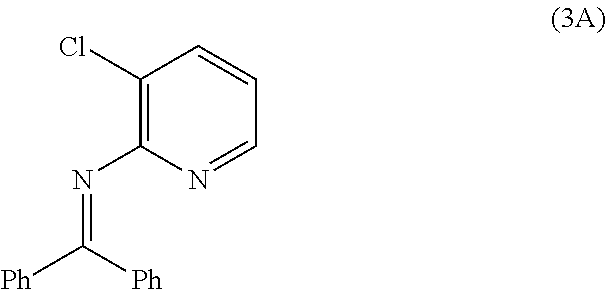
C1(Cl)=C(N=C([Ph])[Ph])N=CC=C1
